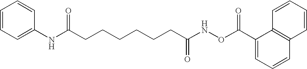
C1=CC=C(NC(CCCCCCC(NOC(C2=CC=CC3=C2C=CC=C3)=O)=O)=O)C=C1
